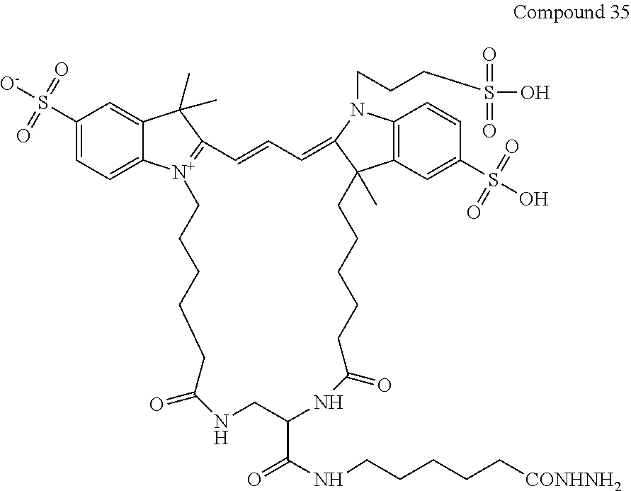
C1(S([O-])(=O)=O)=CC=C2C(=C1)C(C)(C)C1=[N+]2CCCCCC(=O)NCC(C(=O)NCCCCC[CONHNH2])NC(=O)CCCCCC2(C)C3=C(N(CCCS(O)(=O)=O)C2=CC=C1)C=CC(S(=O)(=O)O)=C3
